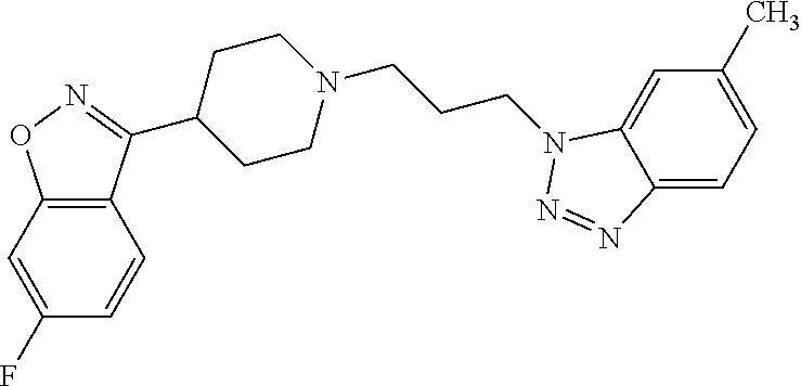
C12=C(C=C(F)C=C1)ON=C2C1CCN(CCCN2C3=CC(C)=CC=C3N=N2)CC1
